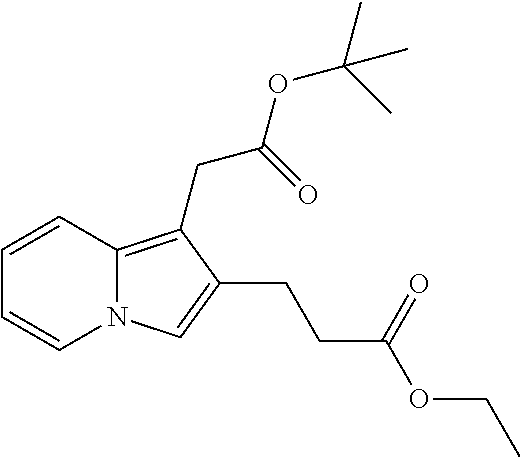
N12C(=C(CC(=O)OC(C)(C)C)C(CCC(OCC)=O)=C1)C=CC=C2
